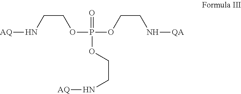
C(COP(OCCN[QA])(=O)OCCN[AQ])N[AQ]
